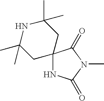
C12(NC(=O)N(C)C1=O)CC(C)(C)NC(C)(C)C2
